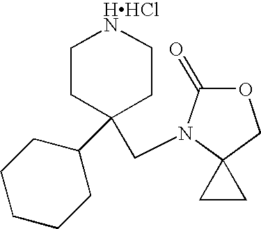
C1CC(CN2C(=O)OCC23CC3)(C2CCCCC2)CC[HHClN]1
